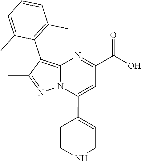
N12C(=C(C3=C(C)C=CC=C3C)C(C)=N1)N=C(C(O)=O)C=C2C1=CCNCC1
